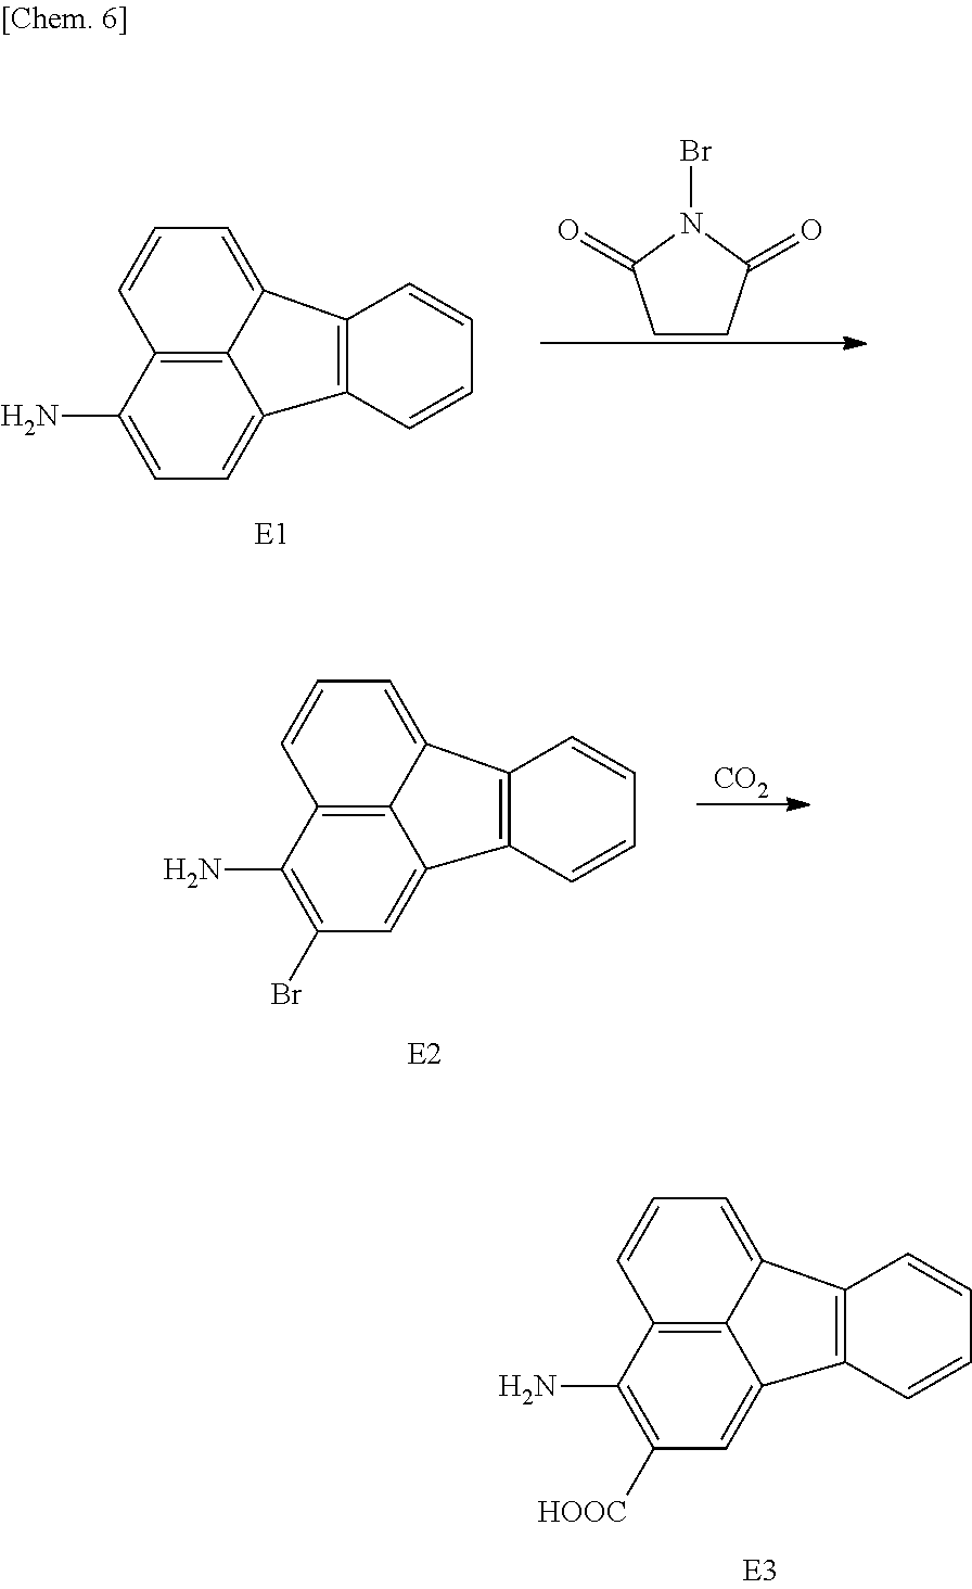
C1=CC=C2C3=C1C(N)=CC=C3C1=C2C=CC=C1.C1CC(=O)N(Br)C1=O.C1=CC=C2C3=C1C(N)=C(Br)C=C3C1=C2C=CC=C1.[CO2].C1=CC=C2C3=C1C(N)=C([HOOC])C=C3C1=C2C=CC=C1
